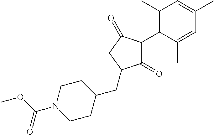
C1(=O)C(C2=C(C)C=C(C)C=C2C)C(=O)CC1CC1CCN(C(OC)=O)CC1
